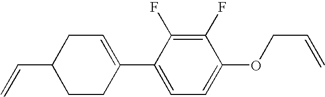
C1(F)=C(F)C(C2=CCC(C=C)CC2)=CC=C1OCC=C
